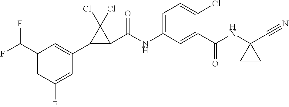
C1(C2C(C(NC3=CC=C(Cl)C(C(NC4(C#N)CC4)=O)=C3)=O)C2(Cl)Cl)=CC(C(F)F)=CC(F)=C1
